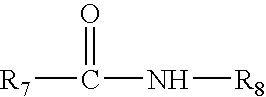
[R7]C(=O)N[R8]
